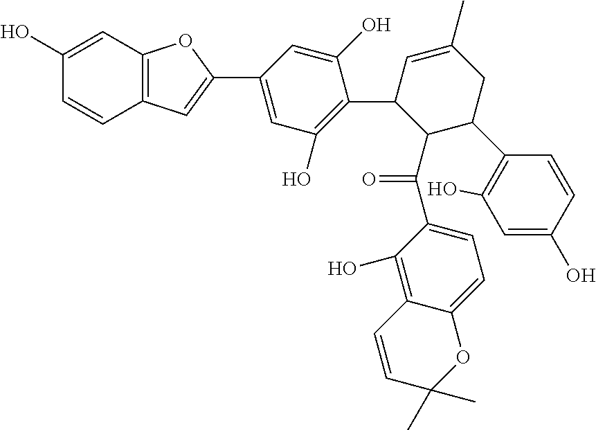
C12=C(C=C(C3=CC(O)=C(C4C(C(=O)C5=CC=C6C(=C5O)C=CC(C)(C)O6)C(C5=C(O)C=C(O)C=C5)CC(C)=C4)C(O)=C3)O1)C=CC(O)=C2
